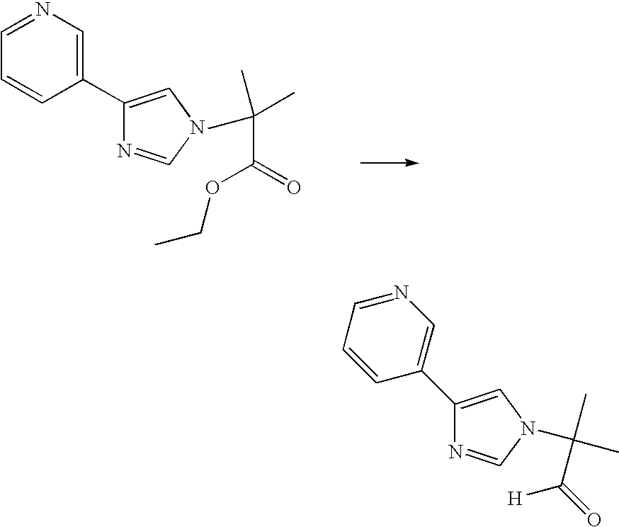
C1=NC=C(C2=CNC=N2)C=C1.CC(C)(C(=O)OCC)C.C1(C2=CN(C(C)(C)C(=O)[H])C=N2)=CN=CC=C1
